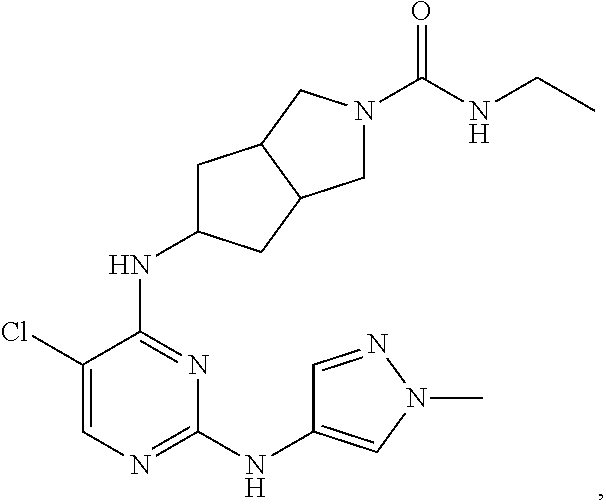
N1=C(NC2CC3C(C2)CN(C(NCC)=O)C3)C(Cl)=CN=C1NC1=CN(C)N=C1
